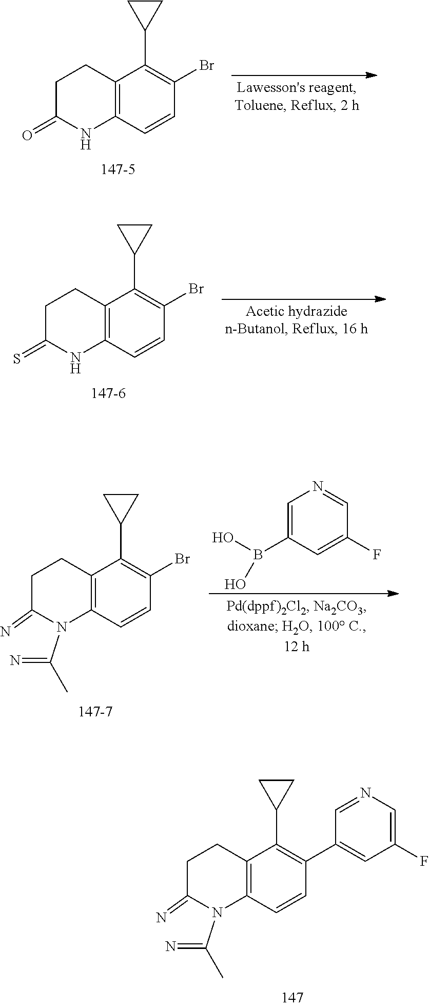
C12=C(C=CC(Br)=C1C1CC1)NC(=O)CC2.C12=C(C=CC(Br)=C1C1CC1)NC(=S)CC2.C12=C(C=CC(Br)=C1C1CC1)N(C(=N)C)C(=N)CC2.C1=C(B(O)O)C=C(F)C=N1.C12=C(C=CC(C3=CC(F)=CN=C3)=C1C1CC1)N(C(=N)C)C(=N)CC2
